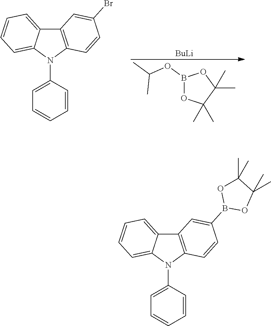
C12=C(N(C3=CC=CC=C3)C3=CC=CC=C13)C=CC(B1OC(C)(C)C(C)(C)O1)=C2.C12=C(N(C3=CC=CC=C3)C3=CC=CC=C13)C=CC(Br)=C2.B1(OC(C)C)OC(C)(C)C(C)(C)O1.[BuLi]
